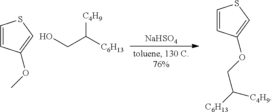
C1=CC(OC)=CS1.[C4H9]C([C6H13])CO.C1=CC(OCC([C6H13])[C4H9])=CS1.[NaHSO4]
